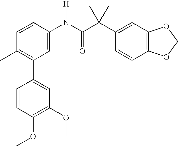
C1=CC(N(C(C2(C3=CC4=C(C=C3)OCO4)CC2)=O)[H])=CC(C2=CC(OC)=C(OC)C=C2)=C1C
